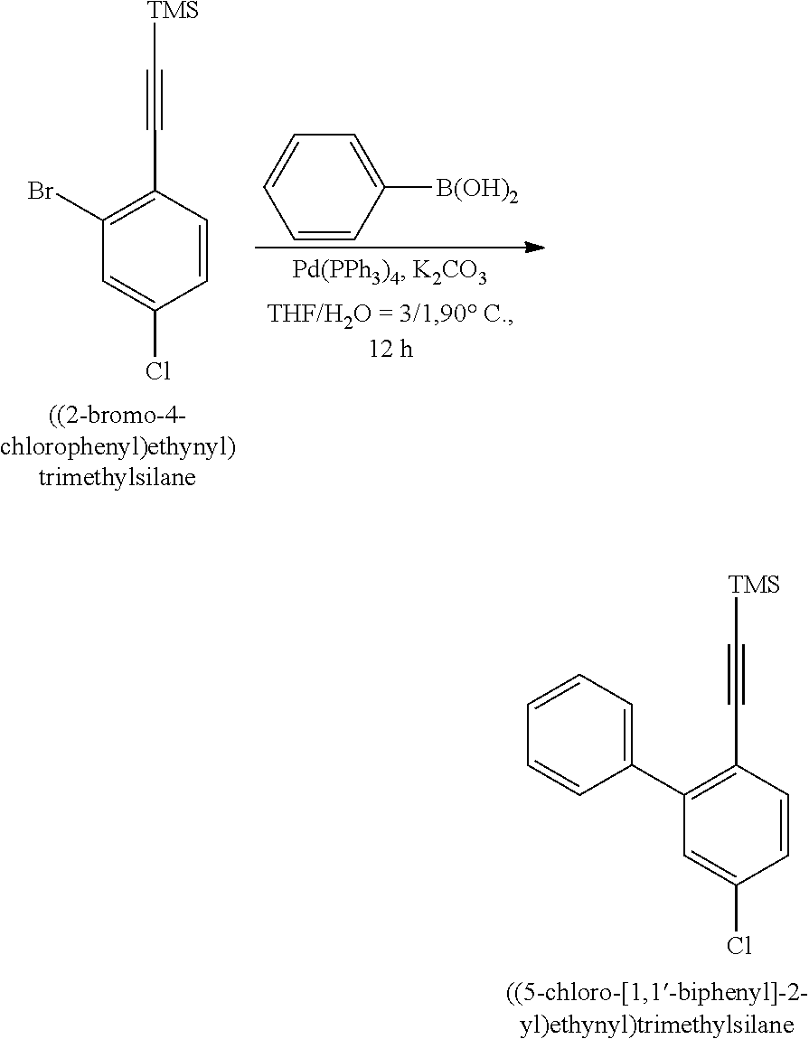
C1(C2=CC=CC=C2)=C(C#C[TMS])C=CC(Cl)=C1.C1(Br)=C(C#C[TMS])C=CC(Cl)=C1.C1=C([B(OH)2])C=CC=C1
